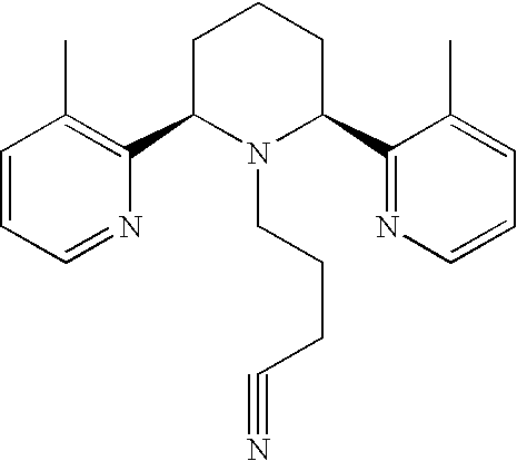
C1=CC=NC(C2N(CCCC#N)C(C3=NC=CC=C3C)CCC2)=C1C
